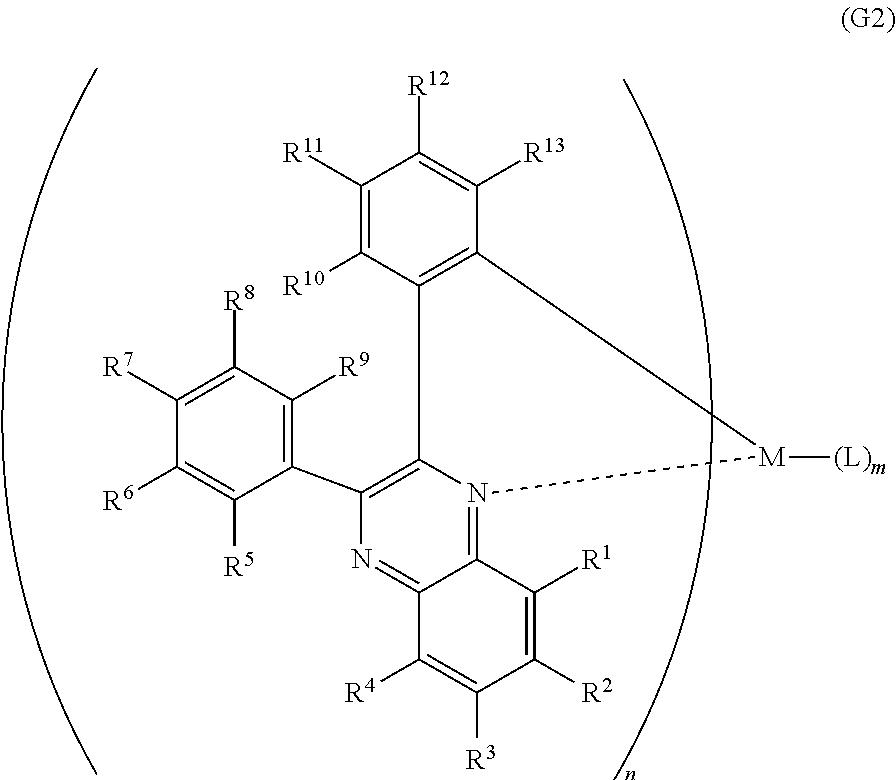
N1=C2C(=N3C(=C1C1=C([R9])C([R8])=C([R7])C([R6])=C1[R5])C1=C([M]3[(L)m])C([R13])=C([R12])C([R11])=C1[R10])C([R1])=C([R2])C([R3])=C2[R4]
